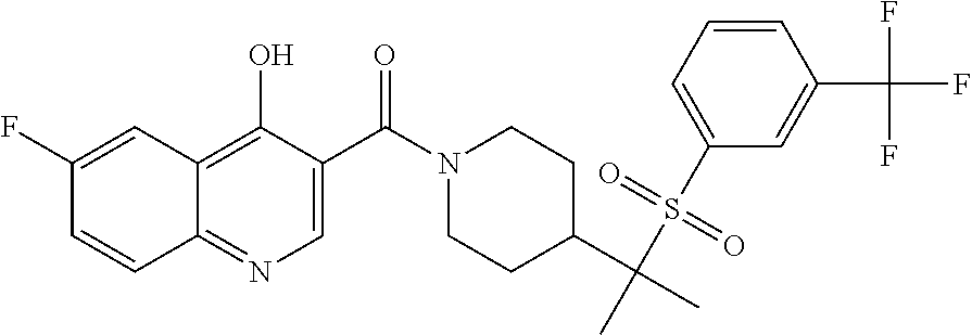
C1(C(=O)N2CCC(C(C)(S(=O)(=O)C3=CC=CC(C(F)(F)F)=C3)C)CC2)=CN=C2C(=C1O)C=C(F)C=C2
